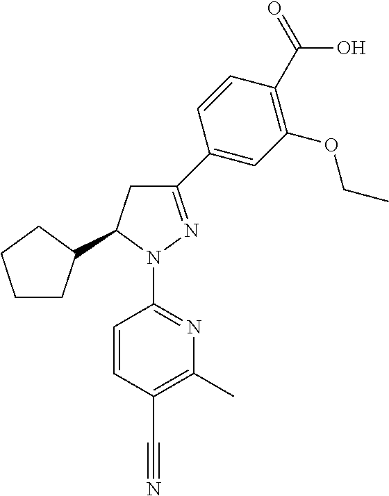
C1CC(C2CC(C3=CC(OCC)=C(C(=O)O)C=C3)=NN2C2=NC(C)=C(C#N)C=C2)CC1
